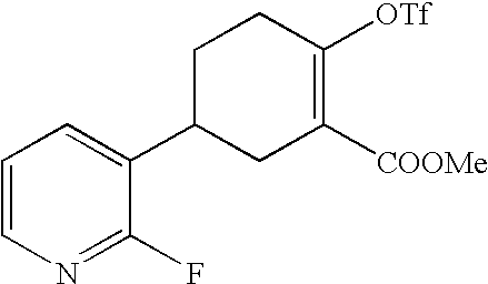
C1=CN=C(F)C(C2CC([COOMe])=C([OTf])CC2)=C1
